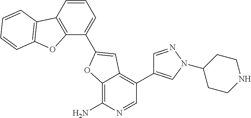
C12=C(C=CC=C1C1=CC3=C(C4=CN(C5CCNCC5)N=C4)C=NC(N)=C3O1)C1=C(O2)C=CC=C1
